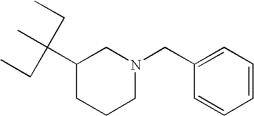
C1(C(C)(CC)CC)CCCN(CC2=CC=CC=C2)C1
